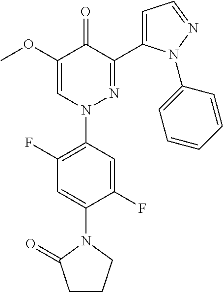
COC1=CN(C2=C(F)C=C(N3C(=O)CCC3)C(F)=C2)N=C(C2=CC=NN2C2=CC=CC=C2)C1=O
